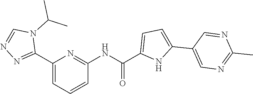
C1(C2=NN=CN2C(C)C)=CC=CC(NC(=O)C2=CC=C(C3=CN=C(C)N=C3)N2)=N1
